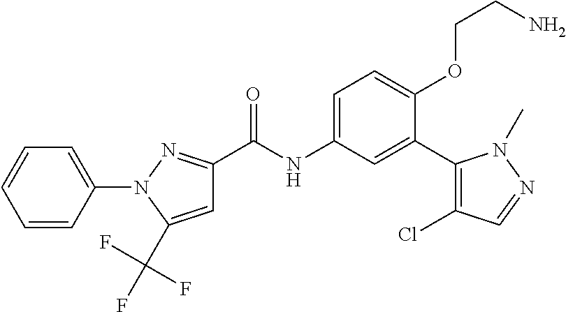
C1=C(C(F)(F)F)N(C2=CC=CC=C2)N=C1C(=O)NC1=CC=C(OCCN)C(C2=C(Cl)C=NN2C)=C1
